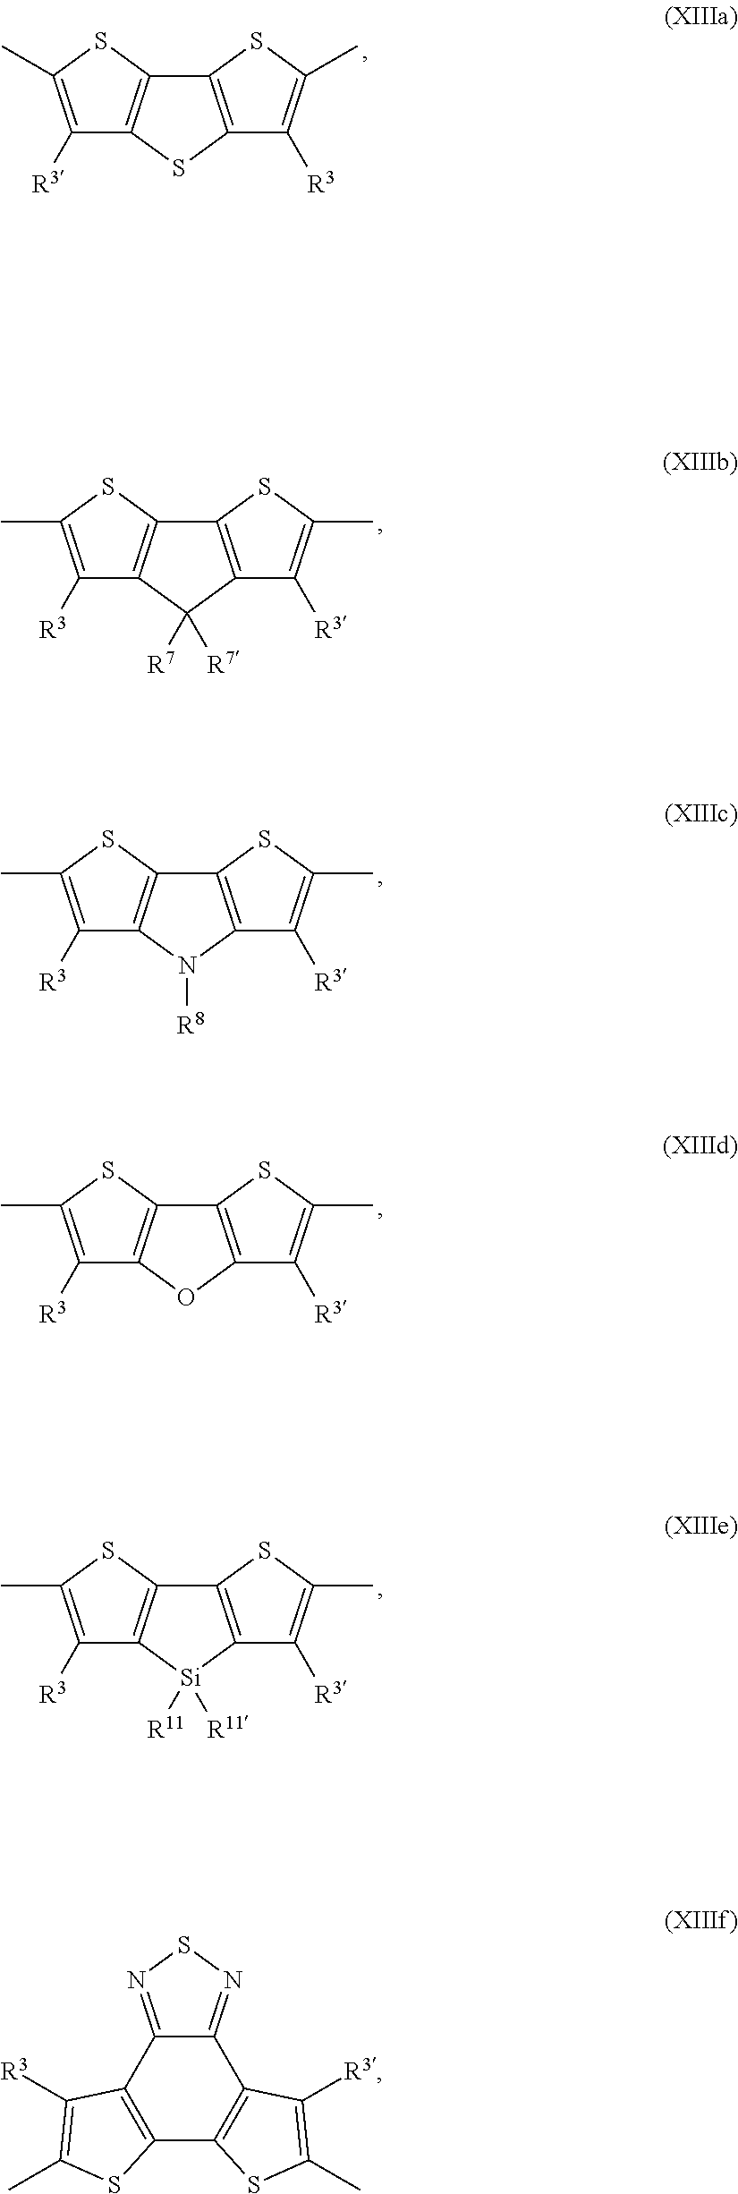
C1([R3])=C(C)SC2=C1SC1=C2SC(C)=C1[R3].C1([R3])=C(C)SC2=C1C([R7])([R7])C1=C2SC(C)=C1[R3].C1([R3])=C(C)SC2=C1N([R8])C1=C2SC(C)=C1[R3].C1([R3])=C(C)SC2=C1OC1=C2SC(C)=C1[R3].C1([R3])=C(C)SC2=C1[Si]([R11])([R11])C1=C2SC(C)=C1[R3].C12=NSN=C1C1=C(C3=C2C([R3])=C(C)S3)SC(C)=C1[R3]
